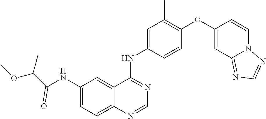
C1(NC(C(C)OC)=O)=CC=C2C(=C1)C(NC1=CC(C)=C(OC3=CC4=NC=NN4C=C3)C=C1)=NC=N2
